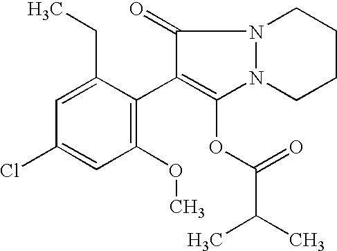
C1CCN2N(C1)C(=O)C(C1=C(OC)C=C(Cl)C=C1CC)=C2OC(=O)C(C)C
